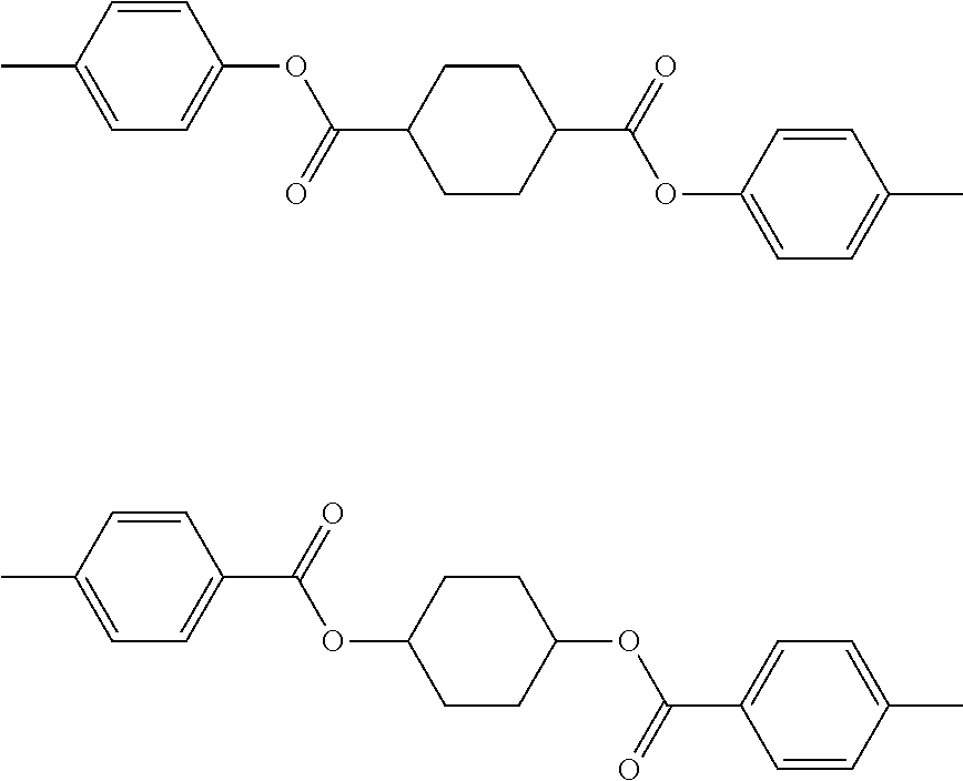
C1=CC(C)=CC=C1OC(C1CCC(C(OC2=CC=C(C)C=C2)=O)CC1)=O.C1=CC(C)=CC=C1C(OC1CCC(OC(C2=CC=C(C)C=C2)=O)CC1)=O
